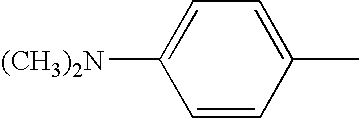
C1=CC(C)=CC=C1[(CH3)2N]
